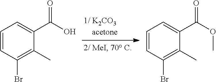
C1=CC(Br)=C(C)C(C(O)=O)=C1.C1=CC(Br)=C(C)C(C(OC)=O)=C1
